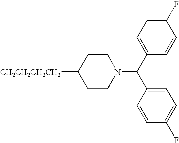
[CH2CH2CH2CH2]C1CCN(C(C2=CC=C(F)C=C2)C2=CC=C(F)C=C2)CC1
